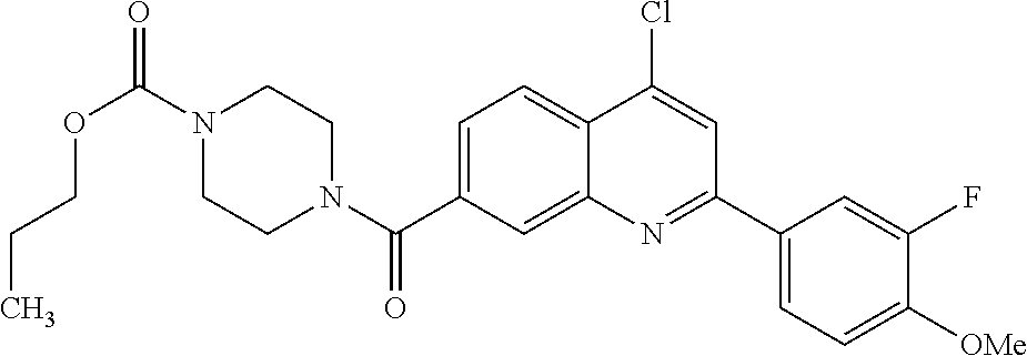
N1(C(OCCC)=O)CCN(C(=O)C2=CC=C3C(=C2)N=C(C2=CC=C([OMe])C(F)=C2)C=C3Cl)CC1
